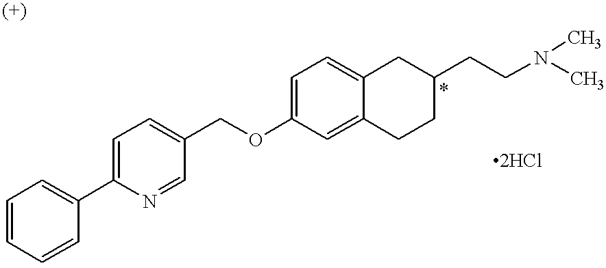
C1=C(C2=CC=C(COC3=CC=C4C(=C3)CCC(CCN(C)C)C4)C=N2)C=CC=C1
